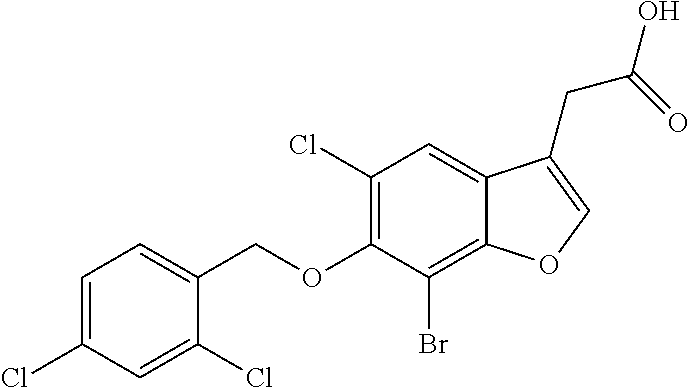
C1=C(Cl)C=C(Cl)C(COC2=C(Cl)C=C3C(=C2Br)OC=C3CC(=O)O)=C1
